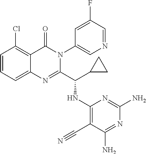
C1=CC=C2C(=C1Cl)C(=O)N(C1=CN=CC(F)=C1)C(C(C1CC1)NC1=C(C#N)C(N)=NC(N)=N1)=N2
